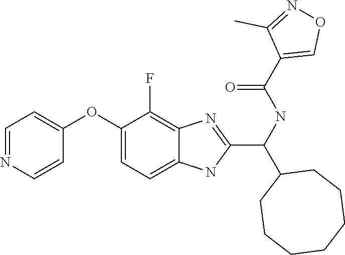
C1(C(C2CCCCCCC2)NC(C2=CON=C2C)=O)=NC2=C(F)C(OC3=CC=NC=C3)=CC=C2N1
